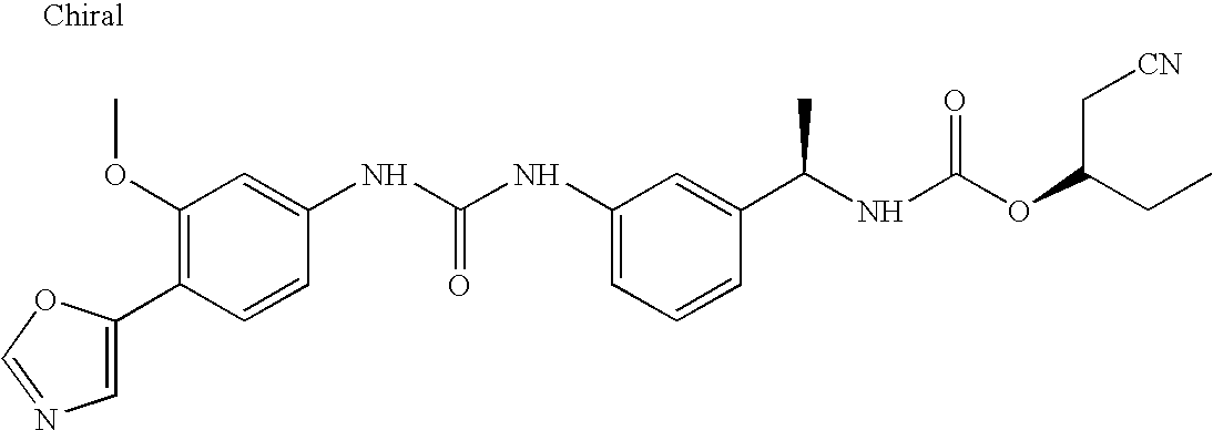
C1(C2=C(OC)C=C(NC(NC3=CC=CC(C(NC(OC(CC)C[CN])=O)C)=C3)=O)C=C2)=CN=CO1
